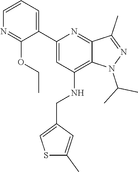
CCOC1=NC=CC=C1C1=CC(NCC2=CSC(C)=C2)=C2N(C(C)C)N=C(C)C2=N1
